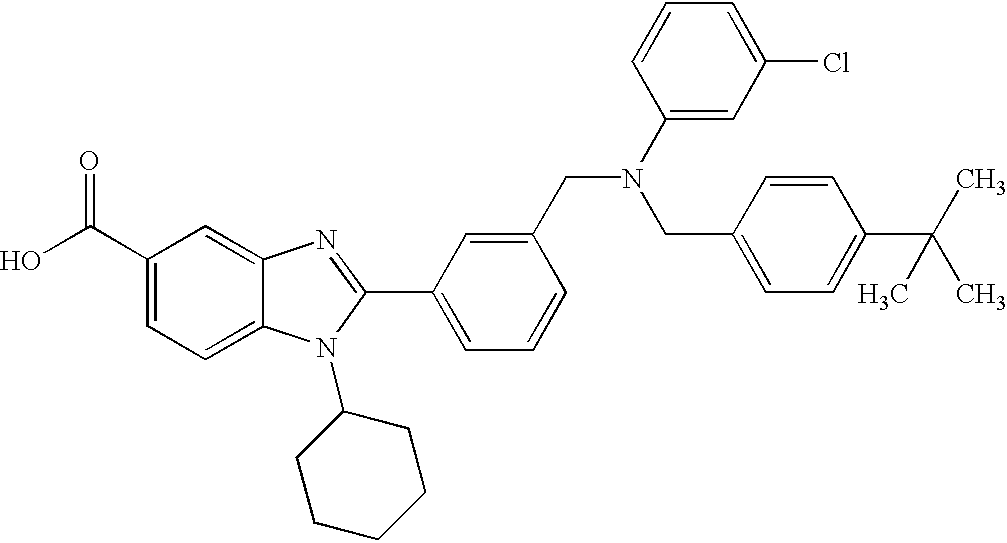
OC(C1=CC=C2C(=C1)N=C(C1=CC=CC(CN(C3=CC(Cl)=CC=C3)CC3=CC=C(C(C)(C)C)C=C3)=C1)N2C1CCCCC1)=O
